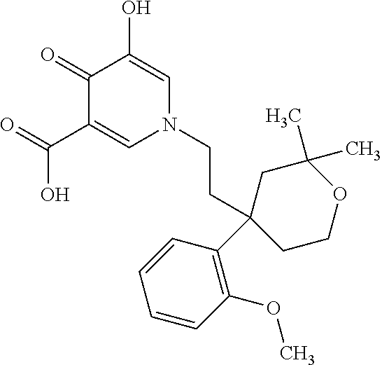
O=C(C1=CN(CCC2(C3=C(OC)C=CC=C3)CCOC(C)(C)C2)C=C(O)C1=O)O
